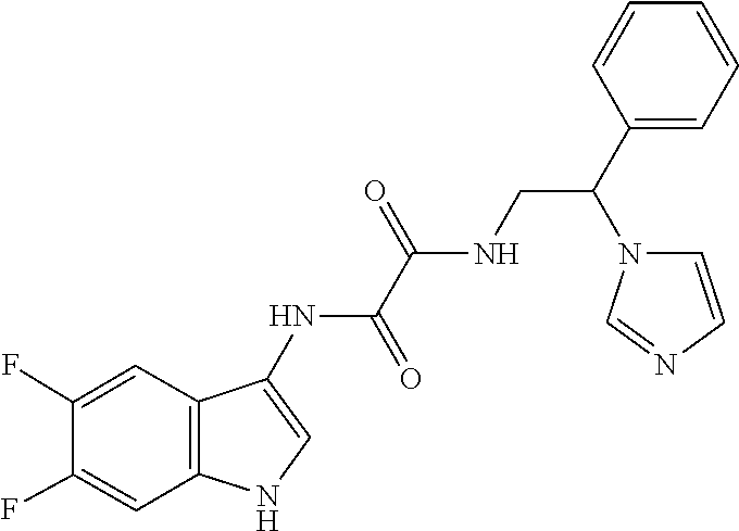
C1(F)=CC2=C(C=C1F)C(NC(C(=O)NCC(C1=CC=CC=C1)N1C=CN=C1)=O)=CN2
